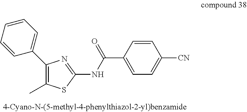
C1(C)=C(C2=CC=CC=C2)N=C(NC(C2=CC=C([CN])C=C2)=O)S1
